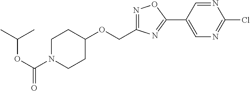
C1N(C(OC(C)C)=O)CCC(OCC2=NOC(C3=CN=C(Cl)N=C3)=N2)C1
